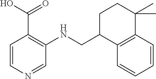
C1=CN=CC(NCC2C3=C(C(C)(C)CC2)C=CC=C3)=C1C(O)=O
